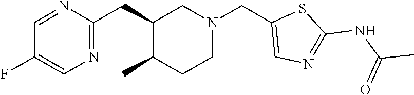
C1=NC(CC2C(C)CCN(CC3=CN=C(NC(C)=O)S3)C2)=NC=C1F
